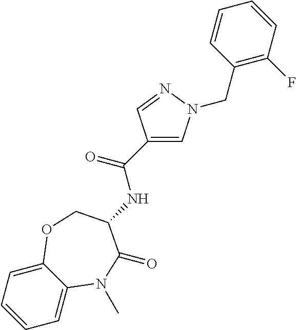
C1=C2C(=CC=C1)OCC(NC(C1=CN(CC3=C(F)C=CC=C3)N=C1)=O)C(=O)N2C
